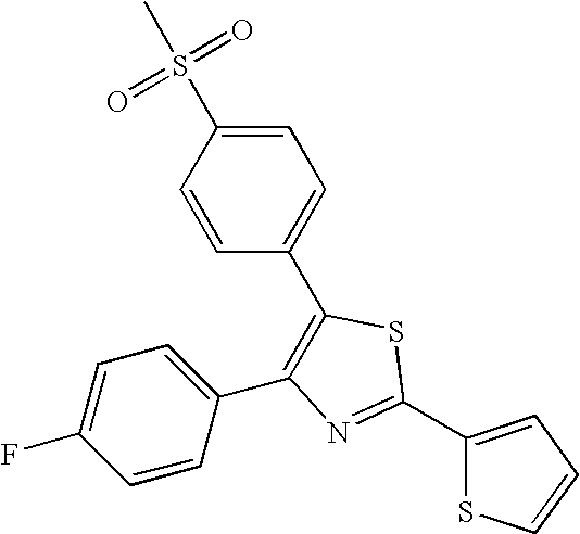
C1=C(S(=O)(=O)C)C=CC(C2=C(C3=CC=C(F)C=C3)N=C(C3=CC=CS3)S2)=C1
